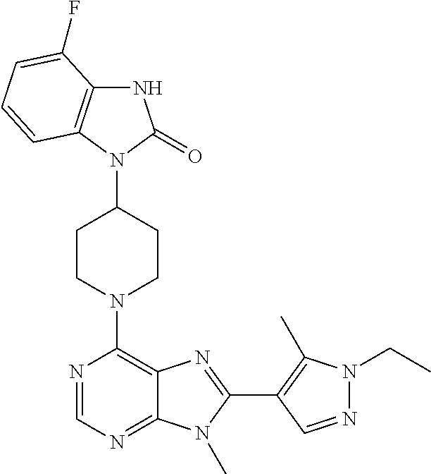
N1C2=C(N(C3CCN(C4=C5C(=NC=N4)N(C)C(C4=C(C)N(CC)N=C4)=N5)CC3)C1=O)C=CC=C2F
